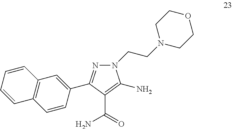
N1(CCN2CCOCC2)N=C(C2=CC3=C(C=C2)C=CC=C3)C(C(=O)N)=C1N
